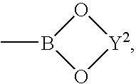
B1(C)O[Y2]O1
